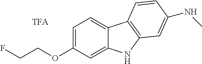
FCCOC1=CC=C2C(=C1)NC1=C2C=CC(NC)=C1
